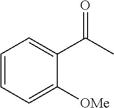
C1=CC=C([OMe])C(C(C)=O)=C1
